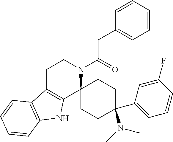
C(C(N1CCC2=C(C13CCC(C1=CC=CC(F)=C1)(N(C)C)CC3)NC1=C2C=CC=C1)=O)C1=CC=CC=C1
